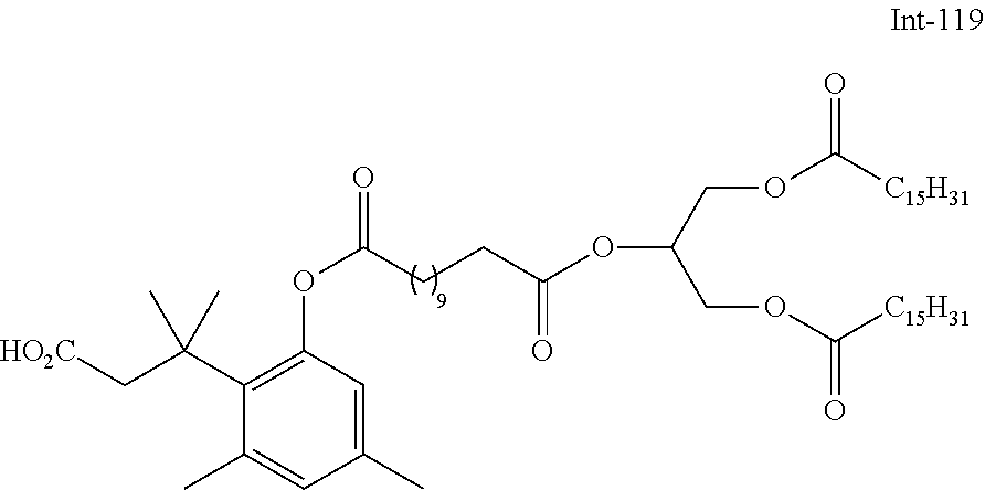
O(C(CCC(OC(COC([C15H31])=O)COC([C15H31])=O)=O)=O)C1=C(C(C[HO2C])(C)C)C(C)=CC(C)=C1
